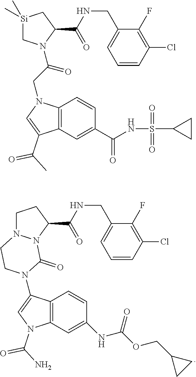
C1N2N(C(C(=O)NCC3=CC=CC(Cl)=C3F)C1)C(=O)N(C1=CN(C(=O)N)C3=C1C=CC(NC(=O)OCC1CC1)=C3)CC2.[Si]1(C)(C)CN(C(CN2C3=C(C=C(C(=O)NS(=O)(=O)C4CC4)C=C3)C(C(=O)C)=C2)=O)C(C(=O)NCC2=CC=CC(Cl)=C2F)C1
